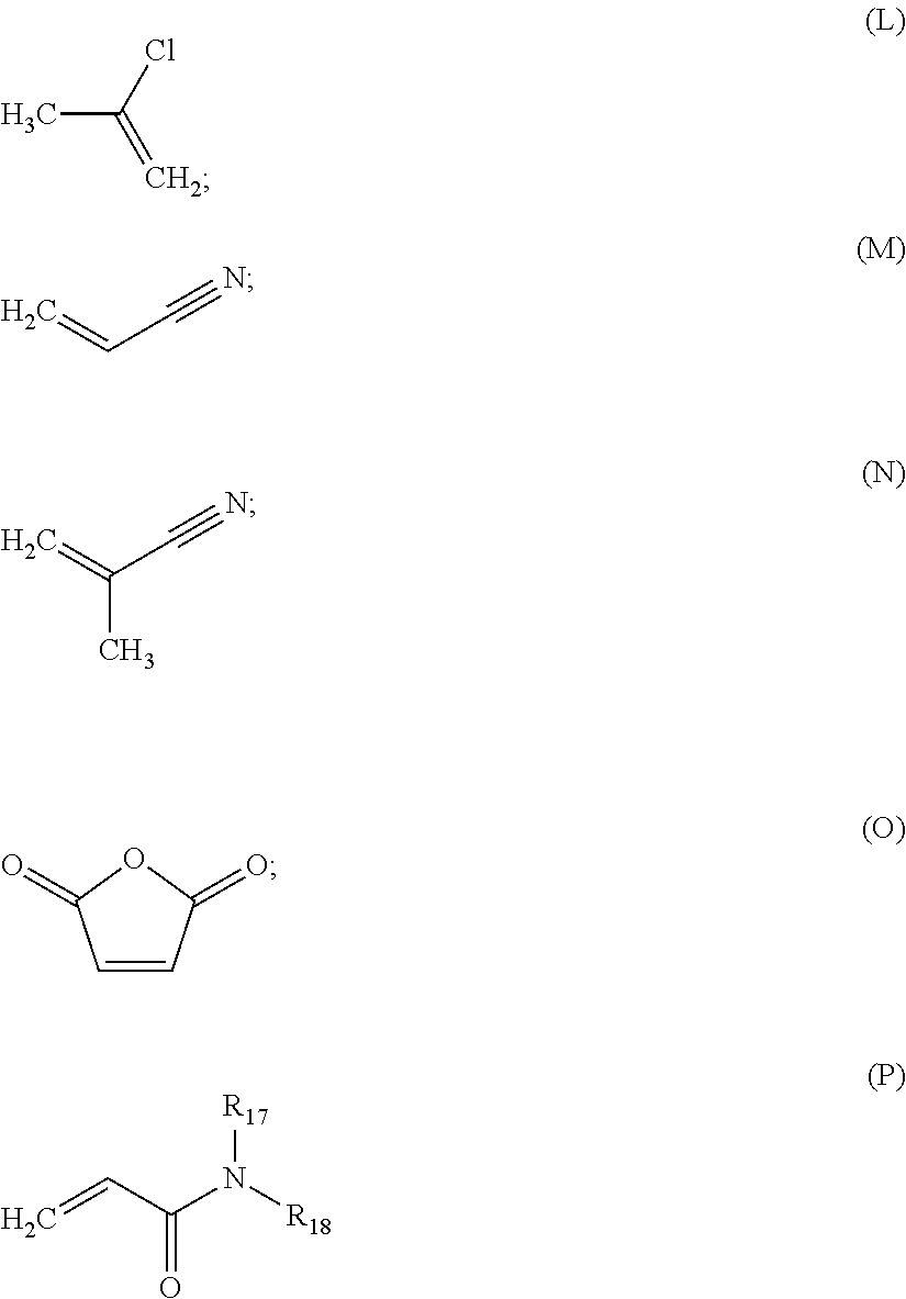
CC(Cl)=C.C=CC#N.C(C)(=C)C#N.C1=CC(=O)OC1=O.C=CC(N([R18])[R17])=O
